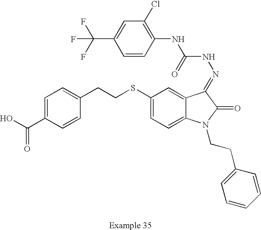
C1=C(C(O)=O)C=CC(CCSC2=CC=C3C(=C2)C(=NNC(NC2=C(Cl)C=C(C(F)(F)F)C=C2)=O)C(=O)N3CCC2=CC=CC=C2)=C1
